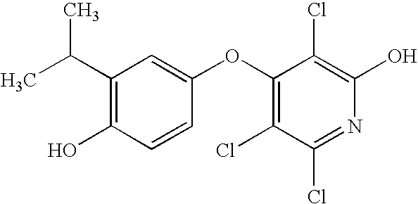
OC1=C(Cl)C(OC2=CC(C(C)C)=C(O)C=C2)=C(Cl)C(Cl)=N1
